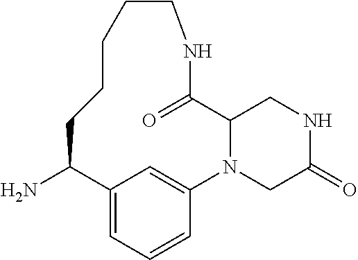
NC1C2=CC=CC(=C2)N2C(CNC(=O)C2)C(=O)NCCCCC1
